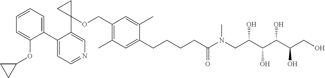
C1(C2=CC=CC=C2OC2CC2)=CC=NC=C1C1(OCC2=C(C)C=C(CCCCC(N(CC(C(C(C(CO)O)O)O)O)C)=O)C(C)=C2)CC1
